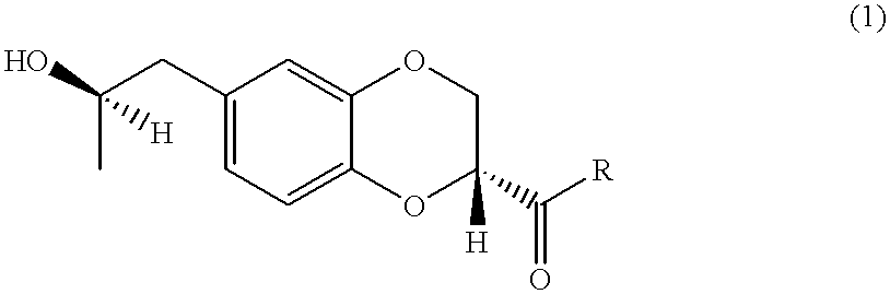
C(C)(CC1=CC=C2C(=C1)OCC([H])(C([R])=O)O2)(O)[H]
